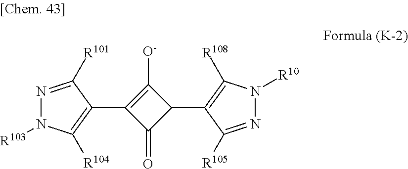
N1=C([R101])C(C2=C([O-])C(C3=C([R108])N([R10])N=C3[R105])C2=O)=C([R104])N1[R103]
